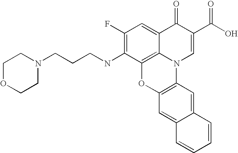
C1(F)=C(NCCCN2CCOCC2)C2=C3C(=C1)C(=O)C(C(O)=O)=CN3C1=C(O2)C=C2C(=C1)C=CC=C2
